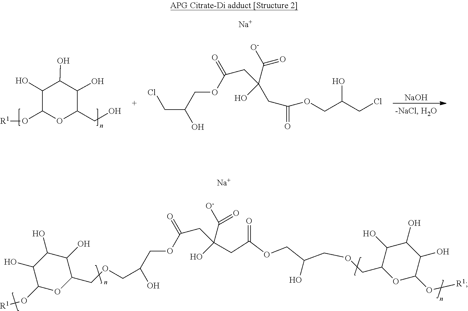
C1(CO)OC(O[R1])C(O)C(O)C1O.[NaOH].C(C(C([O-])=O)(O)CC(OCC(CCl)O)=O)C(=O)OCC(O)CCl.[Na].[R1]OC1C(O)C(O)C(O)C(COCC(O)COC(CC(CC(OCC(O)COCC2C(O)C(O)C(O)C(O[R1])O2)=O)(C([O-])=O)O)=O)O1.[Na]
